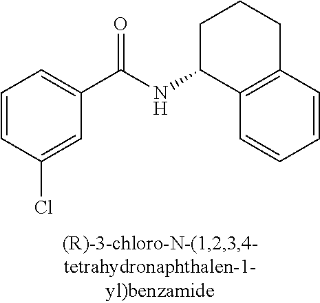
C1(C(NC2C3=C(CCC2)C=CC=C3)=O)=CC=CC(Cl)=C1
